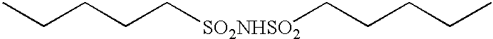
CCCCC[SO2NHSO2]CCCCC
